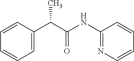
C1=CC=CC=C1C(C)C(=O)NC1=NC=CC=C1
